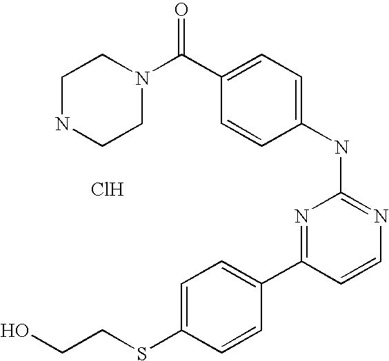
N1CCN(C(C2=CC=C(NC3=NC=CC(C4=CC=C(SCCO)C=C4)=N3)C=C2)=O)CC1.Cl
